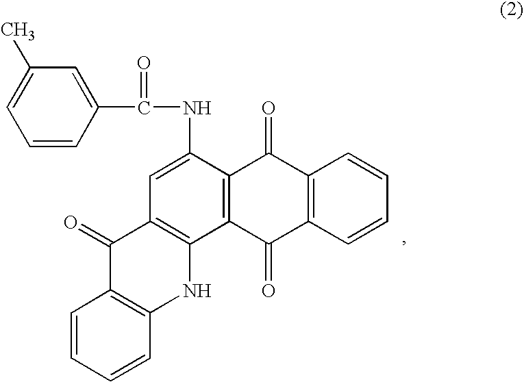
C1=C(NC(C2=CC(C)=CC=C2)=O)C2=C(C3=C1C(=O)C1=C(N3)C=CC=C1)C(=O)C1=C(C2=O)C=CC=C1
